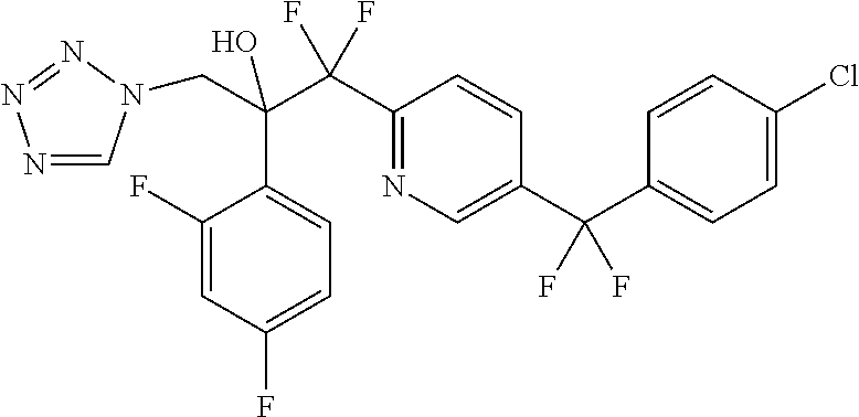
N1=CN(CC(C(C2=NC=C(C(F)(C3=CC=C(Cl)C=C3)F)C=C2)(F)F)(O)C2=CC=C(F)C=C2F)N=N1
